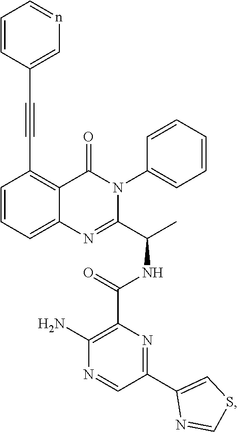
C1=CC=C2C(=C1C#CC1=Cn=CC=C1)C(=O)N(C1=CC=CC=C1)C(C(C)NC(=O)C1=C(N)N=CC(C3=CSC=N3)=N1)=N2
